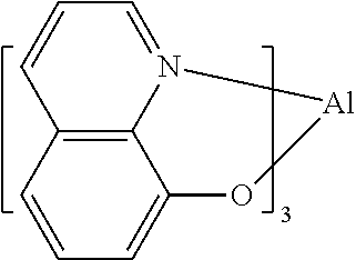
C1=CC2=C3N(=C1)[Al]OC3=CC=C2
